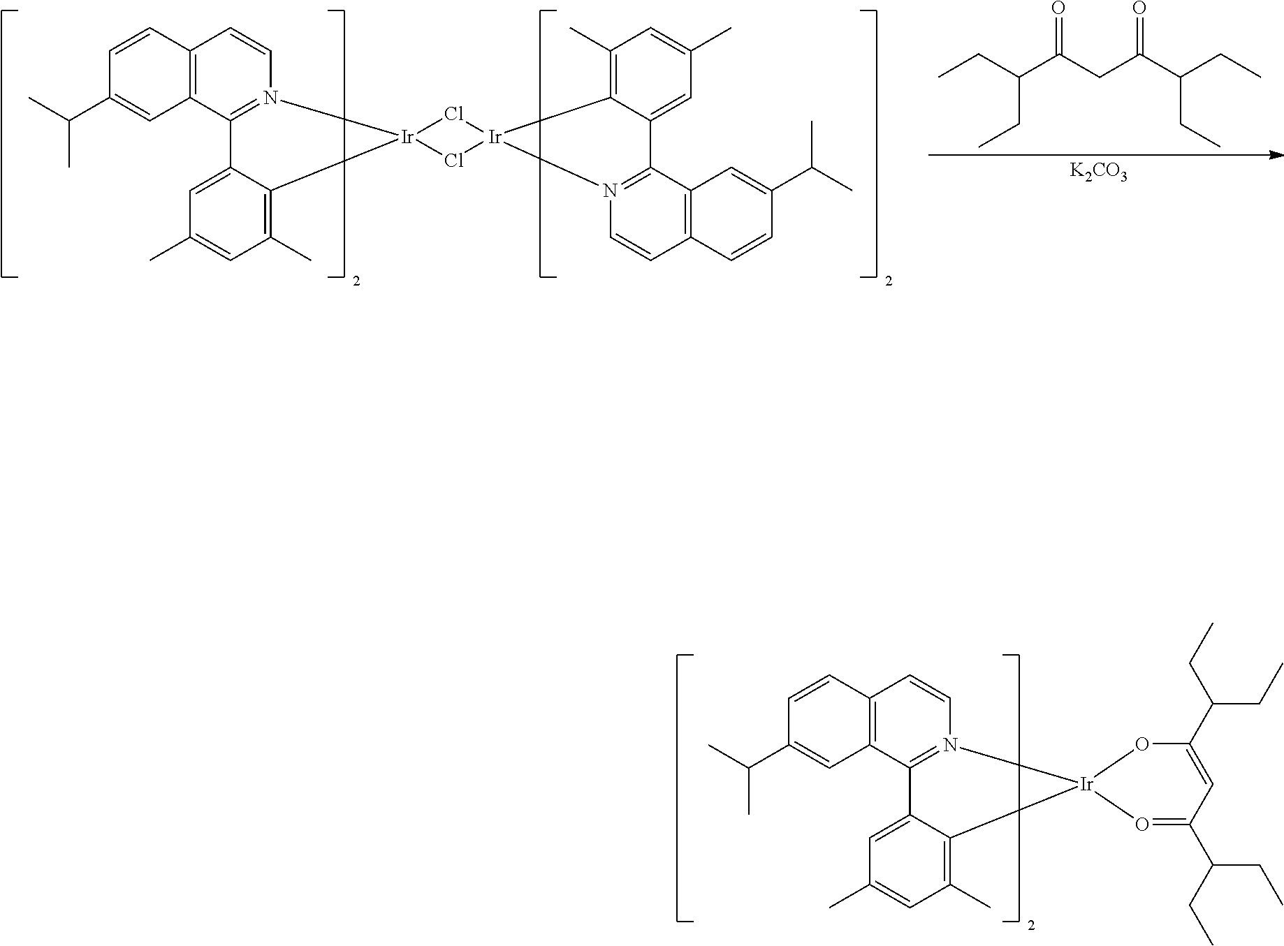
CCC(C(CC(C(CC)CC)=O)=O)CC.[K2CO3].C1=CN2=C(C3=C1C=CC(C(C)C)=C3)C1=CC(C)=CC(C)=C1[Ir]21Cl[Ir]2(Cl1)C1=C(C)C=C(C)C=C1C1=N2C=CC2=C1C=C(C(C)C)C=C2.O1=C(C(CC)CC)C=C(C(CC)CC)O[Ir]12N1=C(C3=C(C=C1)C=CC(C(C)C)=C3)C1=CC(C)=CC(C)=C12
